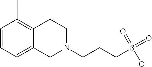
C12=CC=CC(C)=C1CCN(CCCS(=O)(=O)O)C2
